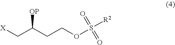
[X]CC(CCOS(=O)(=O)[R2])[OP]
